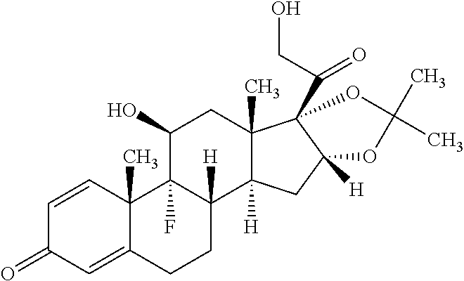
C1=CC2(C)C(=CC1=O)CCC1([H])C2(F)C(O)CC2(C)C1([H])CC1([H])C2(C(CO)=O)OC(C)(C)O1
